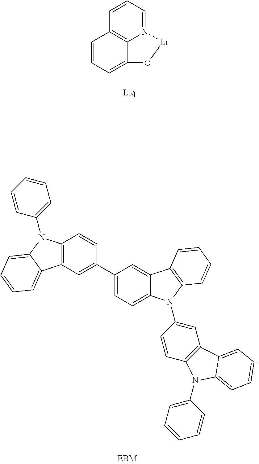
C1=CC=N2C3=C1C=CC=C3O[Li]2.C12=C(C=C(C3=CC=C4C(=C3)C3=C(N4C4=CC5=C(C=C4)N(C4=CC=CC=C4)C4=CC=CC=C54)C=CC=C3)C=C1)C1=CC=CC=C1N2C1=CC=CC=C1
